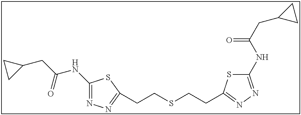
C1(NC(CC2CC2)=O)=NN=C(CCSCCC2=NN=C(NC(CC3CC3)=O)S2)S1
